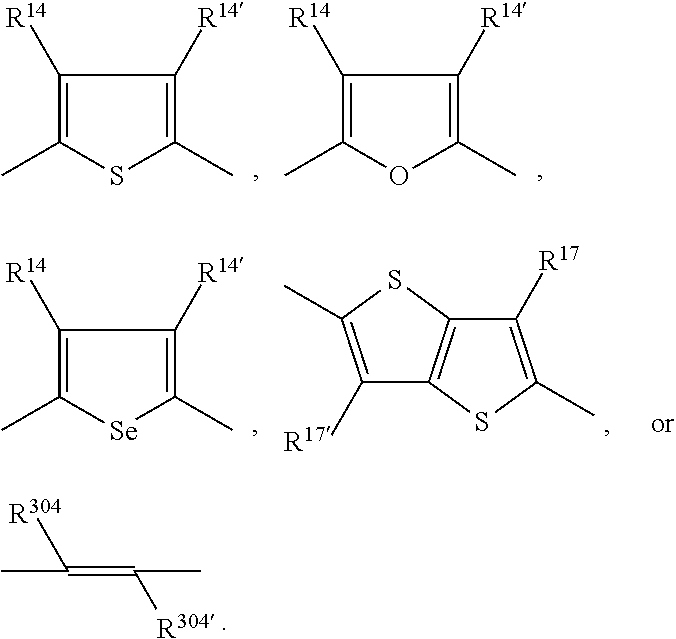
C1([R14])=C(C)SC(C)=C1[R14].C1([R14])=C(C)OC(C)=C1[R14].C1([R14])=C(C)[Se]C(C)=C1[R14].C1([R17])=C(C)SC2=C1SC(C)=C2[R17].C(=C([R304])C)([R304])C
